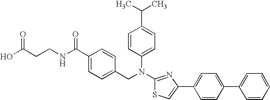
C1(C(C)C)=CC=C(N(C2=NC(C3=CC=C(C4=CC=CC=C4)C=C3)=CS2)CC2=CC=C(C(NCCC(O)=O)=O)C=C2)C=C1
